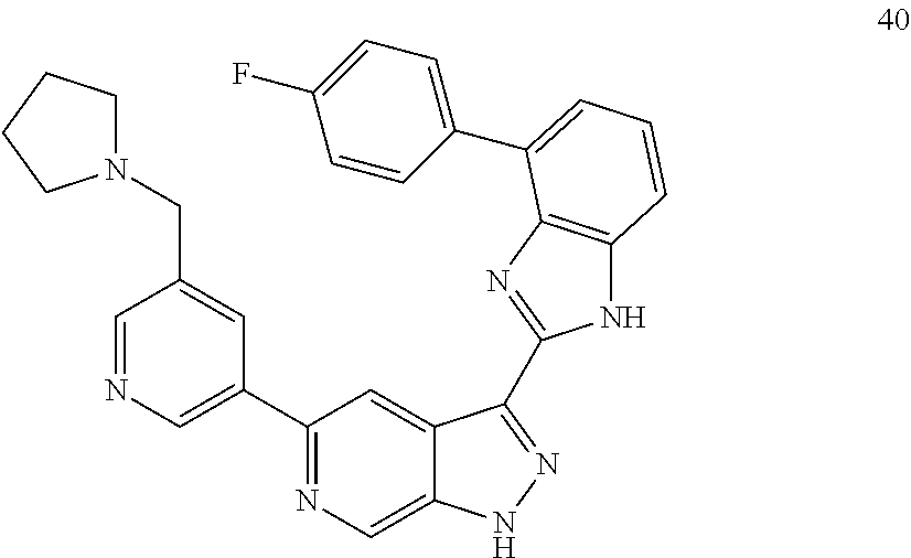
C1=NC=C(C2=NC=C3C(=C2)C(C2=NC4=C(N2)C=CC=C4C2=CC=C(F)C=C2)=NN3)C=C1CN1CCCC1
